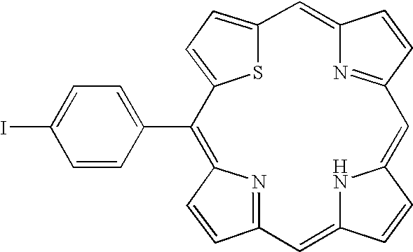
C1=CC(C2=C3C=CC(=N3)C=C3C=CC(=CC4=NC(=CC5=CC=C2S5)C=C4)N3)=CC=C1I
